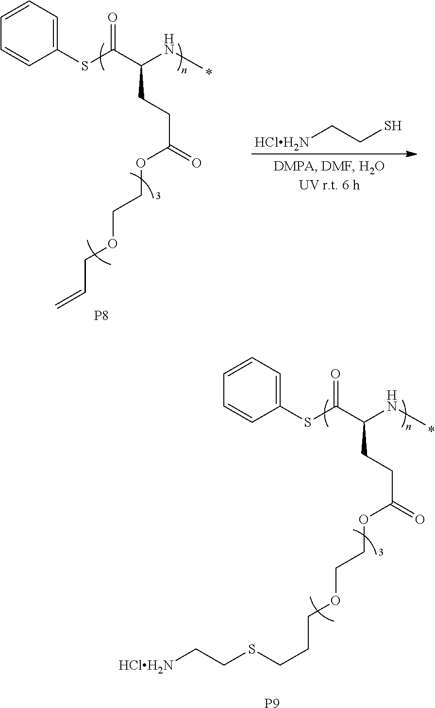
C1(SC(C(NC)CCC(=O)OCCOCC=C)=O)=CC=CC=C1.[P8].[HClH2N]CCS.C1(SC(C(NC)CCC(=O)OCCOCCCSCC[HClH2N])=O)=CC=CC=C1.[P9]
